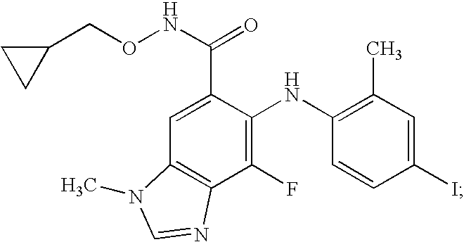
C1=C(C(NOCC2CC2)=O)C(NC2=C(C)C=C(I)C=C2)=C(F)C2=C1N(C)C=N2
